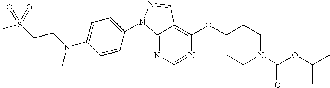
C12=NC=NC(OC3CCN(C(OC(C)C)=O)CC3)=C1C=NN2C1=CC=C(N(CCS(C)(=O)=O)C)C=C1
